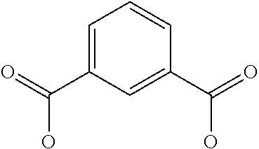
C1=C(C(O)=O)C=C(C(O)=O)C=C1
